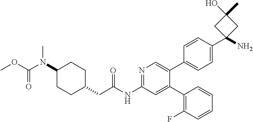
CN(C(OC)=O)C1CCC(CC(=O)NC2=NC=C(C3=CC=C(C4(N)CC(O)(C)C4)C=C3)C(C3=C(F)C=CC=C3)=C2)CC1
